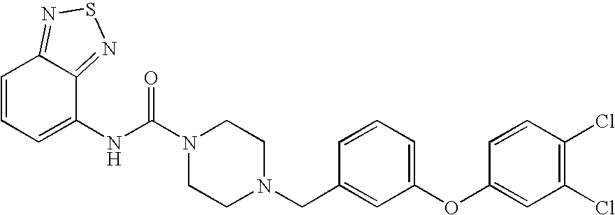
N(C(N1CCN(CC2=CC(OC3=CC(Cl)=C(Cl)C=C3)=CC=C2)CC1)=O)C1=CC=CC2=NSN=C12
